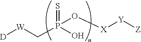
S=P(O)(C[W][D])O[X][Y][Z]
